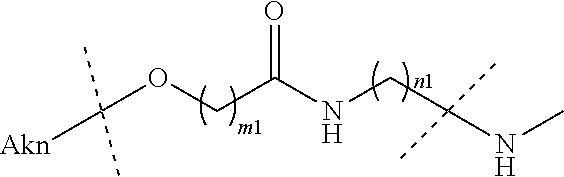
C(CNC(COC([Akn])(C)C)=O)(NC)(C)C
